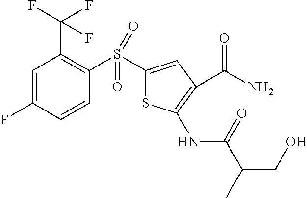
C1(S(C2=C(C(F)(F)F)C=C(F)C=C2)(=O)=O)=CC(C(N)=O)=C(NC(C(C)CO)=O)S1
